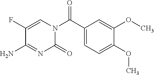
O=C(C1=CC=C(OC)C(OC)=C1)N1C=C(F)C(N)=NC1=O
